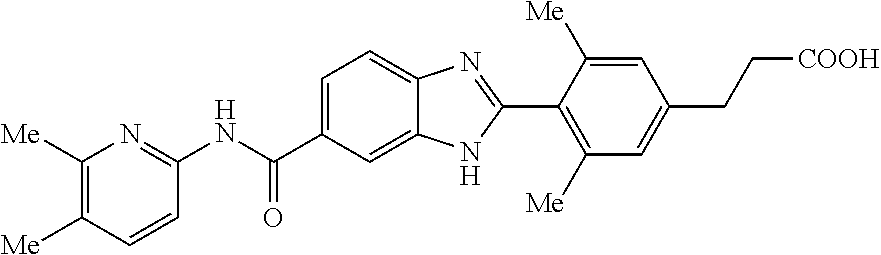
C1=C(C(NC2=NC([Me])=C([Me])C=C2)=O)C=C2C(=C1)N=C(C1=C([Me])C=C(CC[COOH])C=C1[Me])N2
